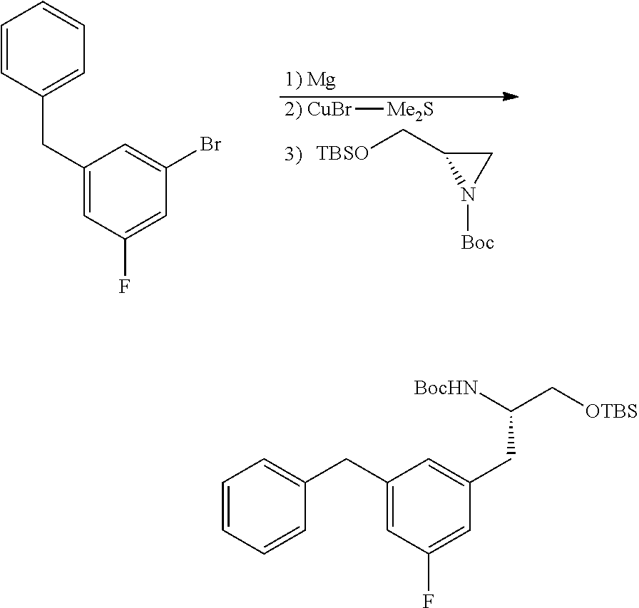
[TBSO]CC1N([Boc])C1.C1=CC(CC2=CC(F)=CC(Br)=C2)=CC=C1.[2) CuBr][Me2S].C1=CC=CC(CC2=CC(F)=CC(CC(C[OTBS])[BocHN])=C2)=C1
